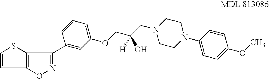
C1=CC2=C(S1)C(C1=CC(OCC(CN3CCN(C4=CC=C(OC)C=C4)CC3)([H])O)=CC=C1)=NO2
